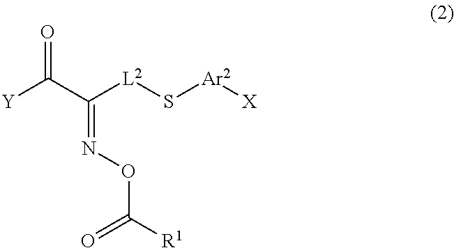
O=C(C([L2]S[Ar2][X])=NOC([R1])=O)[Y]
